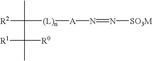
[R2]C(C)([(L)n][A]N=N[SO3M])C([R1])([R0])C
